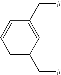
C1=CC(C[#])=CC(C[#])=C1
